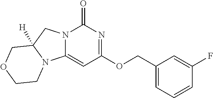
N12C(=CC(OCC3=CC=CC(F)=C3)=NC1=O)N1C([H])(C2)COCC1
